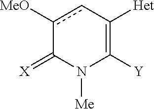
c1([OMe])cC([Het])=C([Y])N([Me])C1=[X]
